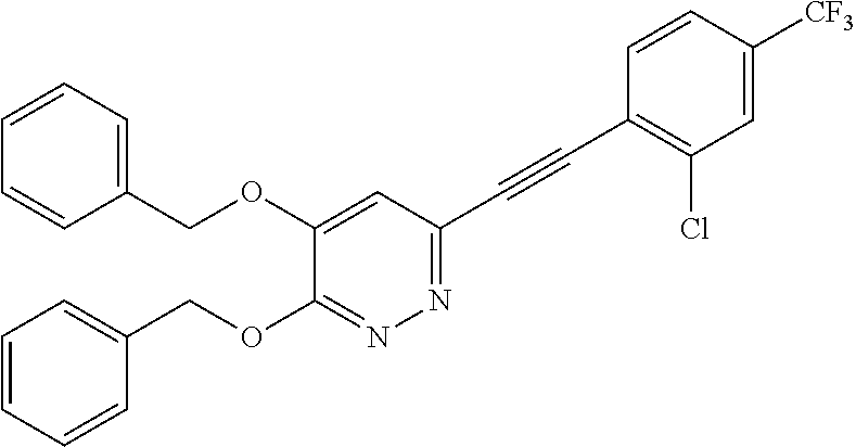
C1(COC2=CC(C#CC3=C(Cl)C=C([CF3])C=C3)=NN=C2OCC2=CC=CC=C2)=CC=CC=C1
